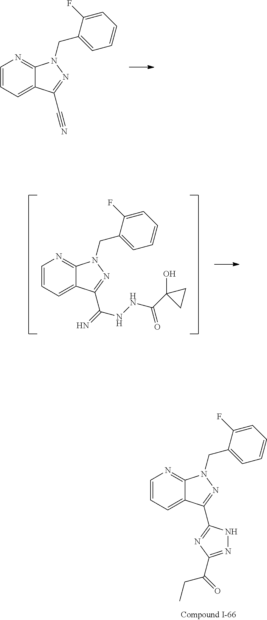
C1=CC=C2C(=N1)N(CC1=CC=CC=C1F)N=C2C#N.C1=CC=C2C(=N1)N(CC1=CC=CC=C1F)N=C2C1=NC(C(=O)CC)=NN1.C1=CC=C2C(=N1)N(CC1=CC=CC=C1F)N=C2C(=N)NNC(C1(O)CC1)=O
